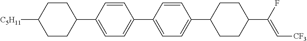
C1CC(C2=CC=C(C3=CC=C(C4CCC(C(F)=C[CF3])CC4)C=C3)C=C2)CCC1[C5H11]
